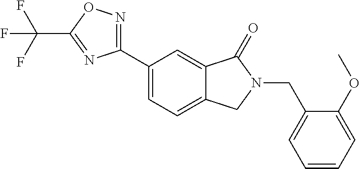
C1(CN2C(=O)C3=CC(C4=NOC(C(F)(F)F)=N4)=CC=C3C2)=CC=CC=C1OC
